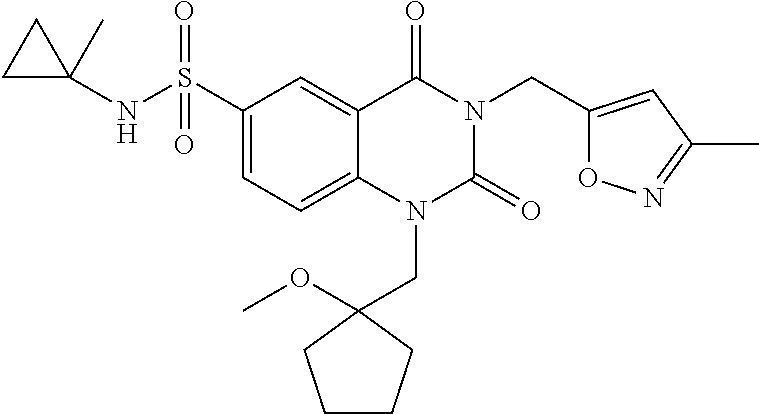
C(N1C(=O)N(CC2(OC)CCCC2)C2=CC=C(S(=O)(=O)NC3(C)CC3)C=C2C1=O)C1=CC(C)=NO1
